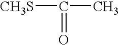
[CH3S]C(C)=O
